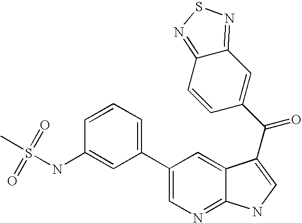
C1(C2=CC=CC(NS(C)(=O)=O)=C2)=CN=C2C(=C1)C(C(=O)C1=CC3=NSN=C3C=C1)=CN2
